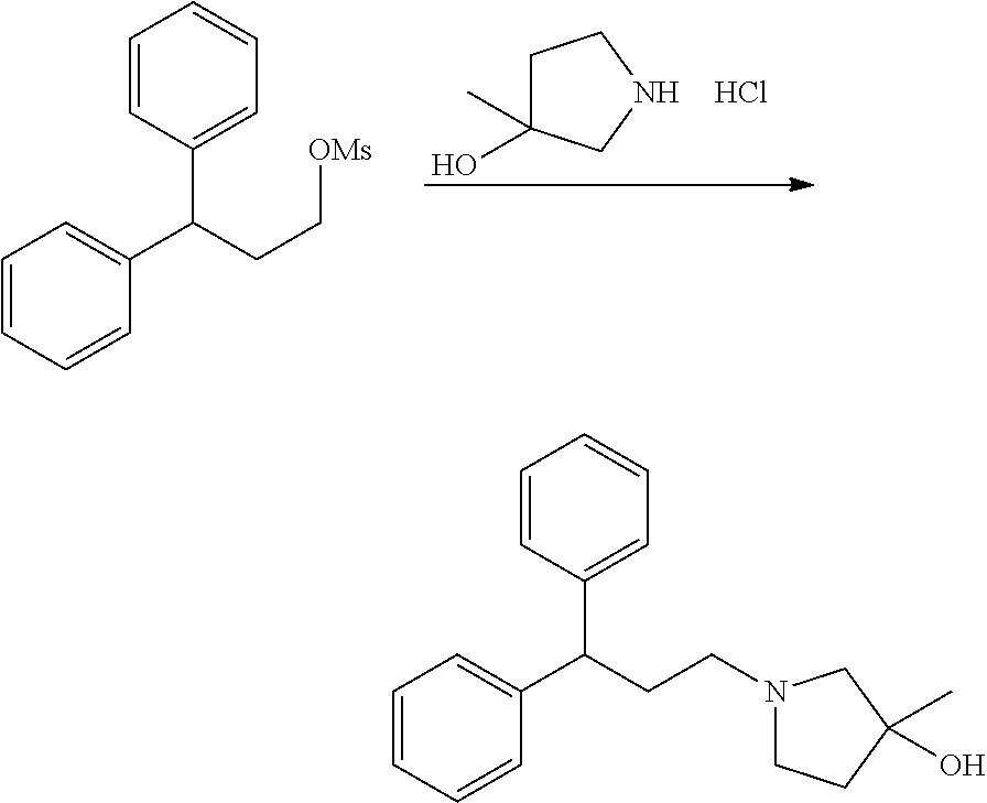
C1=CC=CC(C(CC[OMs])C2=CC=CC=C2)=C1.C1C(C)(O)CNC1.Cl.C1=CC=CC(C(CCN2CCC(C)(O)C2)C2=CC=CC=C2)=C1
